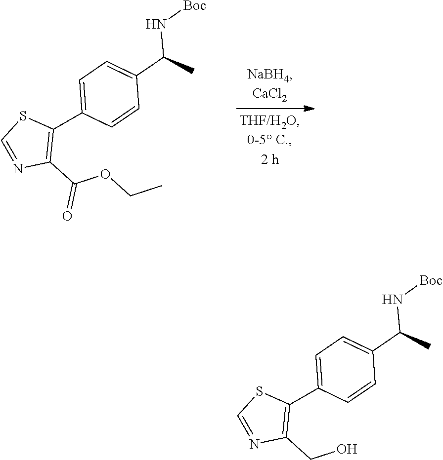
C1(C2=CC=C(C(C)N[Boc])C=C2)=C(C(OCC)=O)N=CS1.C1(C2=CC=C(C(C)N[Boc])C=C2)=C(CO)N=CS1
